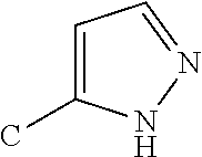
C1=C(C)NN=C1
